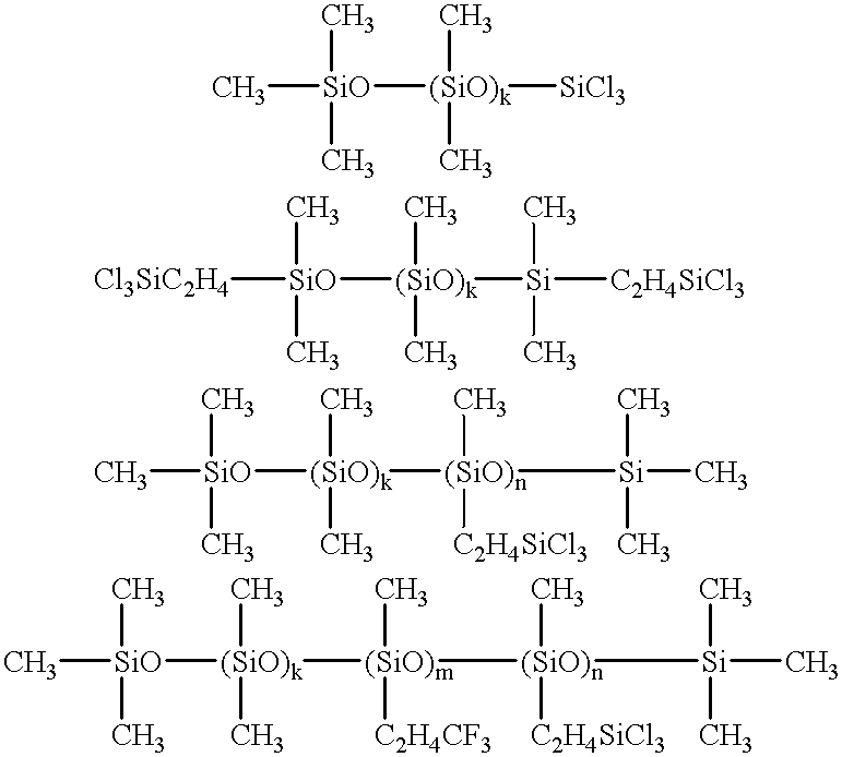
C[SiO](C)(C)[(SiO)k]([SiCl3])(C)C.[Cl3SiC2H4][SiO](C)(C)[(SiO)k]([Si]([C2H4SiCl3])(C)C)(C)C.C[SiO](C)(C)[(SiO)k](C)(C)[(SiO)n]([Si](C)(C)C)(C)[C2H4SiCl3].C[SiO](C)(C)[(SiO)k]([(SiO)m](C)([C2H4CF3])[(SiO)n]([Si](C)(C)C)(C)[C2H4SiCl3])(C)C
